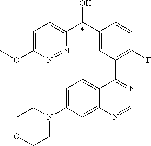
C1=C(N2CCOCC2)C=C2C(=C1)C(C1=C(F)C=CC(C(C3=CC=C(OC)N=N3)O)=C1)=NC=N2.*
